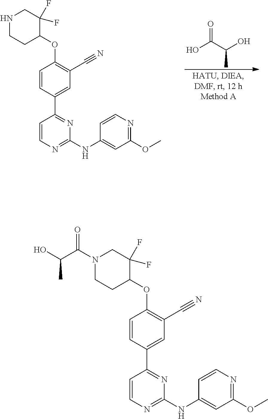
C1=CC(C2=NC(NC3=CC(OC)=NC=C3)=NC=C2)=CC(C#N)=C1OC1C(F)(F)CN(C(C(O)C)=O)CC1.C1=CC(C2=NC(NC3=CC(OC)=NC=C3)=NC=C2)=CC(C#N)=C1OC1C(F)(F)CNCC1.OC(C(O)C)=O
